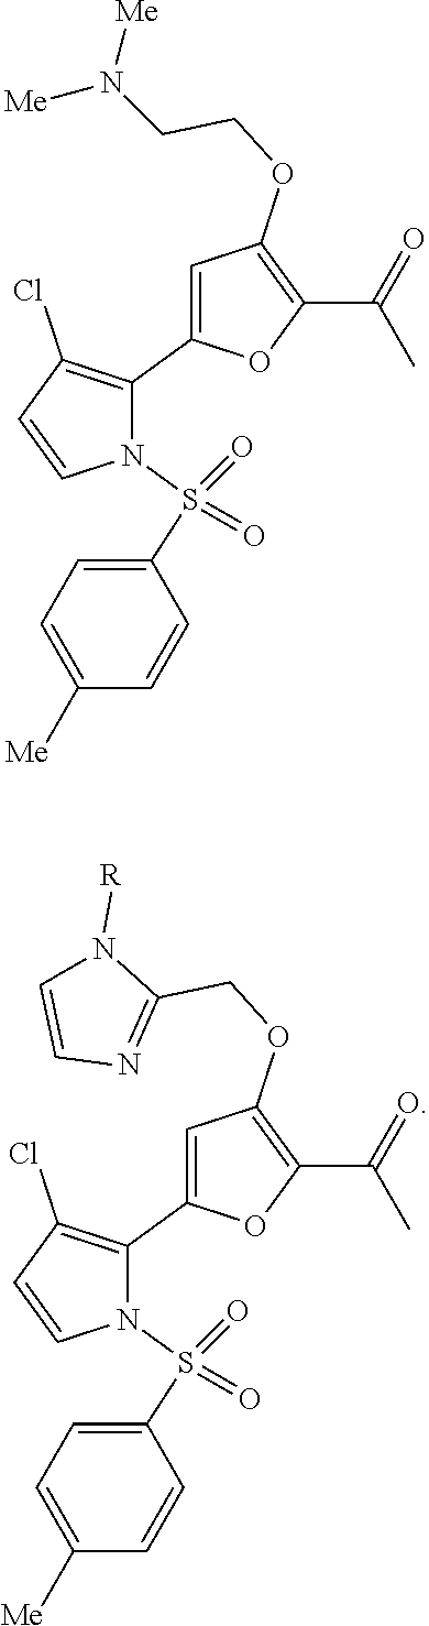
C1(C(=O)C)=C(OCCN([Me])[Me])C=C(C2=C(Cl)C=CN2S(=O)(=O)C2=CC=C([Me])C=C2)O1.C1(C(=O)C)=C(OCC2=NC=CN2[R])C=C(C2=C(Cl)C=CN2S(=O)(=O)C2=CC=C([Me])C=C2)O1
